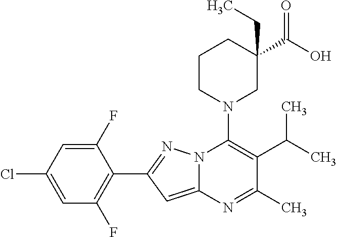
C1(F)=CC(Cl)=CC(F)=C1C1=NN2C(=C1)N=C(C)C(C(C)C)=C2N1CC(C(O)=O)(CC)CCC1
